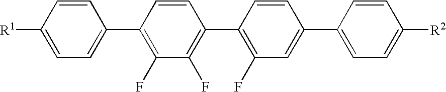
[R1]C1=CC=C(C2=C(F)C(F)=C(C3=C(F)C=C(C4=CC=C([R2])C=C4)C=C3)C=C2)C=C1
